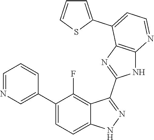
C1=NC=C(C2=CC=C3C(=C2F)C(C2=NC4=C(N2)N=CC=C4C2=CC=CS2)=NN3)C=C1
